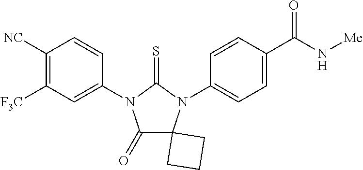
C1(=O)C2(N(C3=CC=C(C(N[Me])=O)C=C3)C(=S)N1C1=CC([F3C])=C([NC])C=C1)CCC2
